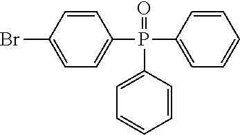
O=P(C1=CC=CC=C1)(C1=CC=CC=C1)C1=CC=C(Br)C=C1
